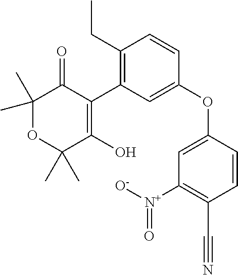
C1(C)(C)OC(C)(C)C(O)=C(C2=C(CC)C=CC(OC3=CC([N+]([O-])=O)=C(C#N)C=C3)=C2)C1=O
